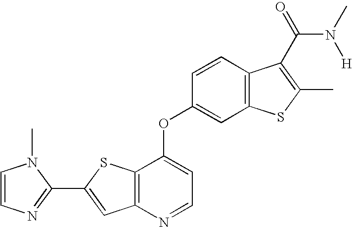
C1(C2=CC3=C(S2)C(OC2=CC4=C(C=C2)C(C(N(C)[H])=O)=C(C)S4)=CC=N3)=NC=CN1C
